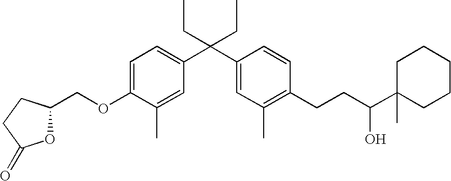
C1=C(OCC2OC(=O)CC2)C(C)=CC(C(C2=CC(C)=C(CCC(O)C3(C)CCCCC3)C=C2)(CC)CC)=C1
